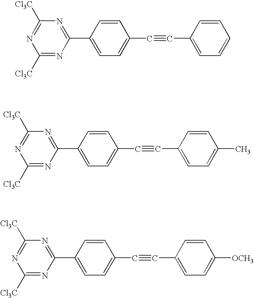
N1=C(C2=CC=C(C#CC3=CC=CC=C3)C=C2)N=C([Cl3C])N=C1[Cl3C].N1=C(C2=CC=C(C#CC3=CC=C(C)C=C3)C=C2)N=C([Cl3C])N=C1[Cl3C].N1=C(C2=CC=C(C#CC3=CC=C([OCH3])C=C3)C=C2)N=C([Cl3C])N=C1[Cl3C]
